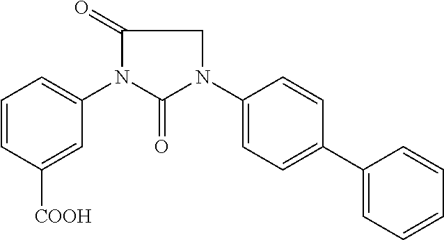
C1=CC([COOH])=CC(N2C(=O)N(C3=CC=C(C4=CC=CC=C4)C=C3)CC2=O)=C1
